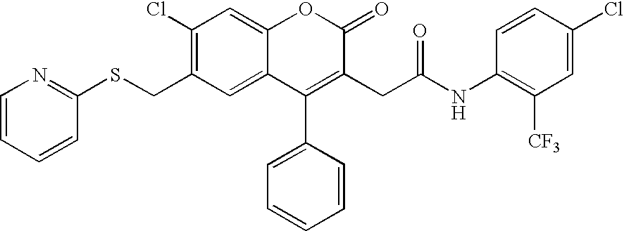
C1=CC=CC(SCC2=C(Cl)C=C3C(=C2)C(C2=CC=CC=C2)=C(CC(=O)NC2=C([CF3])C=C(Cl)C=C2)C(=O)O3)=N1
